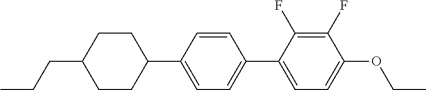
C1CC(CCC)CCC1C1=CC=C(C2=CC=C(OCC)C(F)=C2F)C=C1
